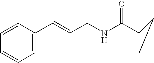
C1=CC=CC=C1C=CCNC(C1CC1)=O
